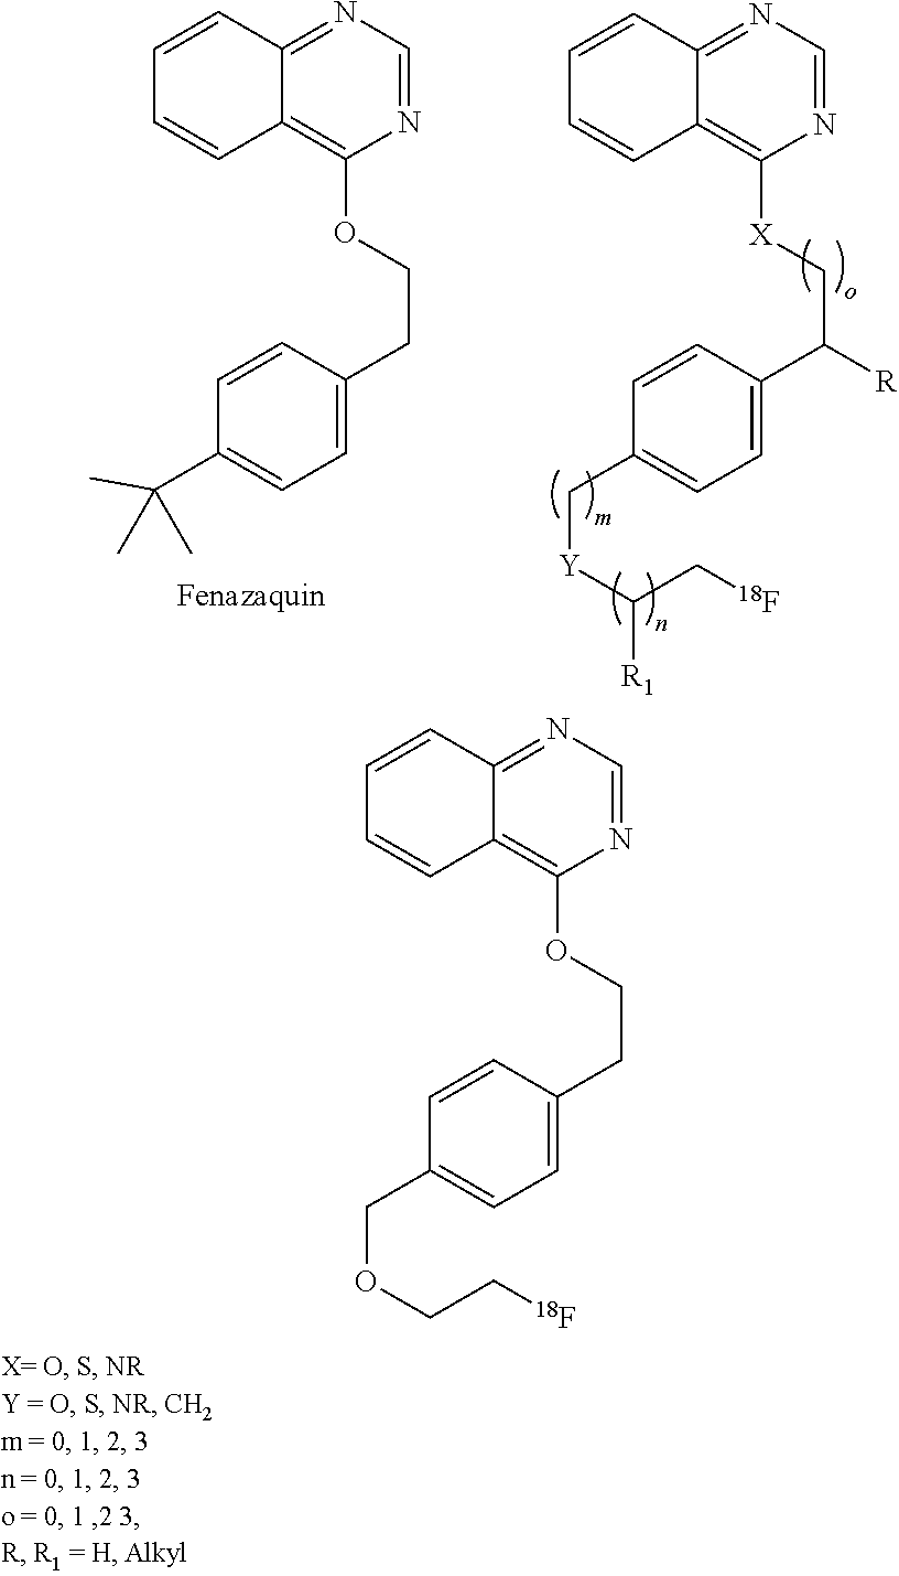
C1=CC2=NC=NC(OCCC3=CC=C(COCC[18F])C=C3)=C2C=C1.C1=CC2=NC=NC([X]CC([R])C3=CC=C(C[Y]C([R1])C[18F])C=C3)=C2C=C1.C1=CC2=NC=NC(OCCC3=CC=C(C(C)(C)C)C=C3)=C2C=C1
